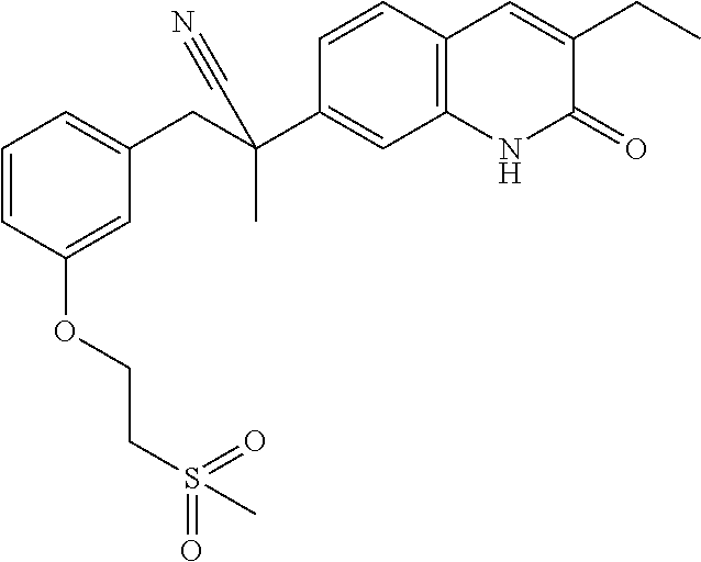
C1=CC(OCCS(=O)(=O)C)=CC(CC(C2=CC3=C(C=C2)C=C(CC)C(=O)N3)(C)C#N)=C1
